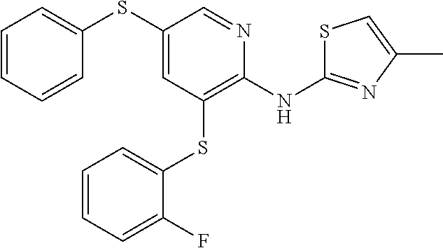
C1(SC2=CC=CC=C2)=CC(SC2=CC=CC=C2F)=C(NC2=NC(C)=CS2)N=C1
